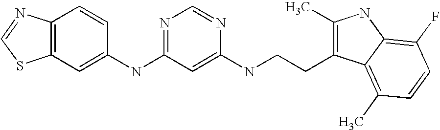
C1(NC2=NC=NC(NCCC3=C(C)NC4=C(F)C=CC(C)=C34)=C2)=CC2=C(C=C1)N=CS2
